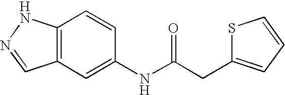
C12=C(C=C(NC(CC3=CC=CS3)=O)C=C1)C=NN2
